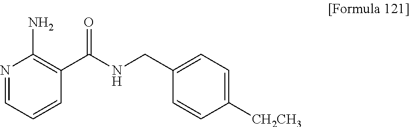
N1=CC=CC(C(NCC2=CC=C([CH2CH3])C=C2)=O)=C1N
